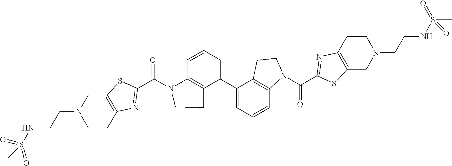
C12=C(SC(C(N3C4=C(C(C5=CC=CC6=C5CCN6C(C5=NC6=C(S5)CN(CCNS(C)(=O)=O)CC6)=O)=CC=C4)CC3)=O)=N1)CN(CCNS(=O)(C)=O)CC2
